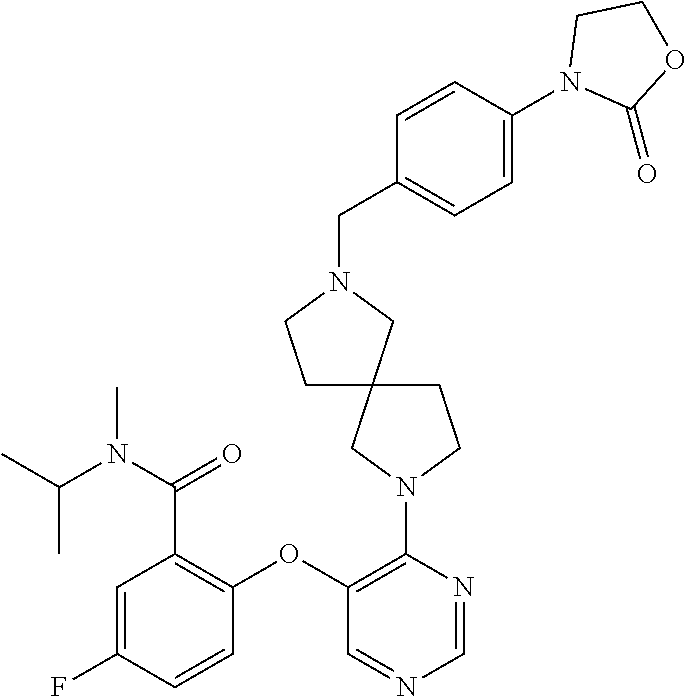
C1(OC2=C(N3CC4(CC3)CCN(CC3=CC=C(N5C(=O)OCC5)C=C3)C4)N=CN=C2)=C(C(N(C(C)C)C)=O)C=C(F)C=C1
